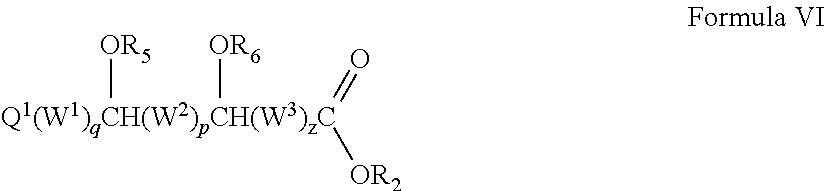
[Q1(W1)qCH(W2)pCH(W3)zC]([OR5])([OR6])(=O)[OR2]
